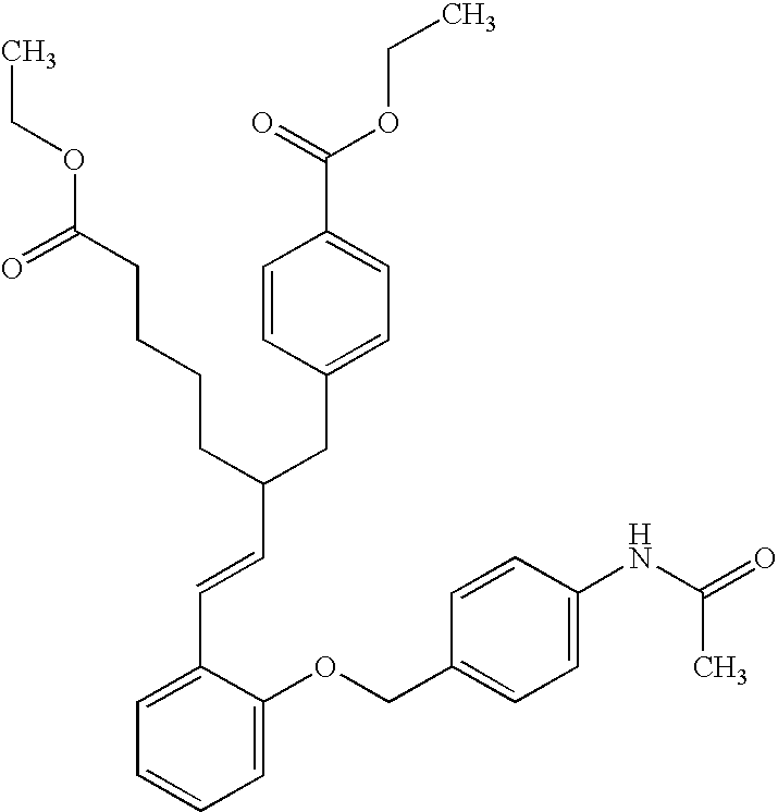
C1=C(OCC2=CC=C(NC(=O)C)C=C2)C(C=CC(CC2=CC=C(C(=O)OCC)C=C2)CCCCC(OCC)=O)=CC=C1
